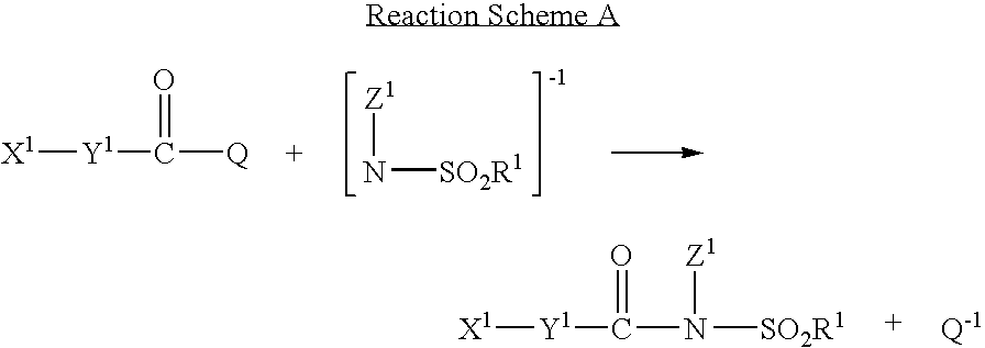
[Z1]N[SO2R1].[X1][Y1]C([Q])=O.[X1][Y1]C(N([Z1])[SO2R1])=O
